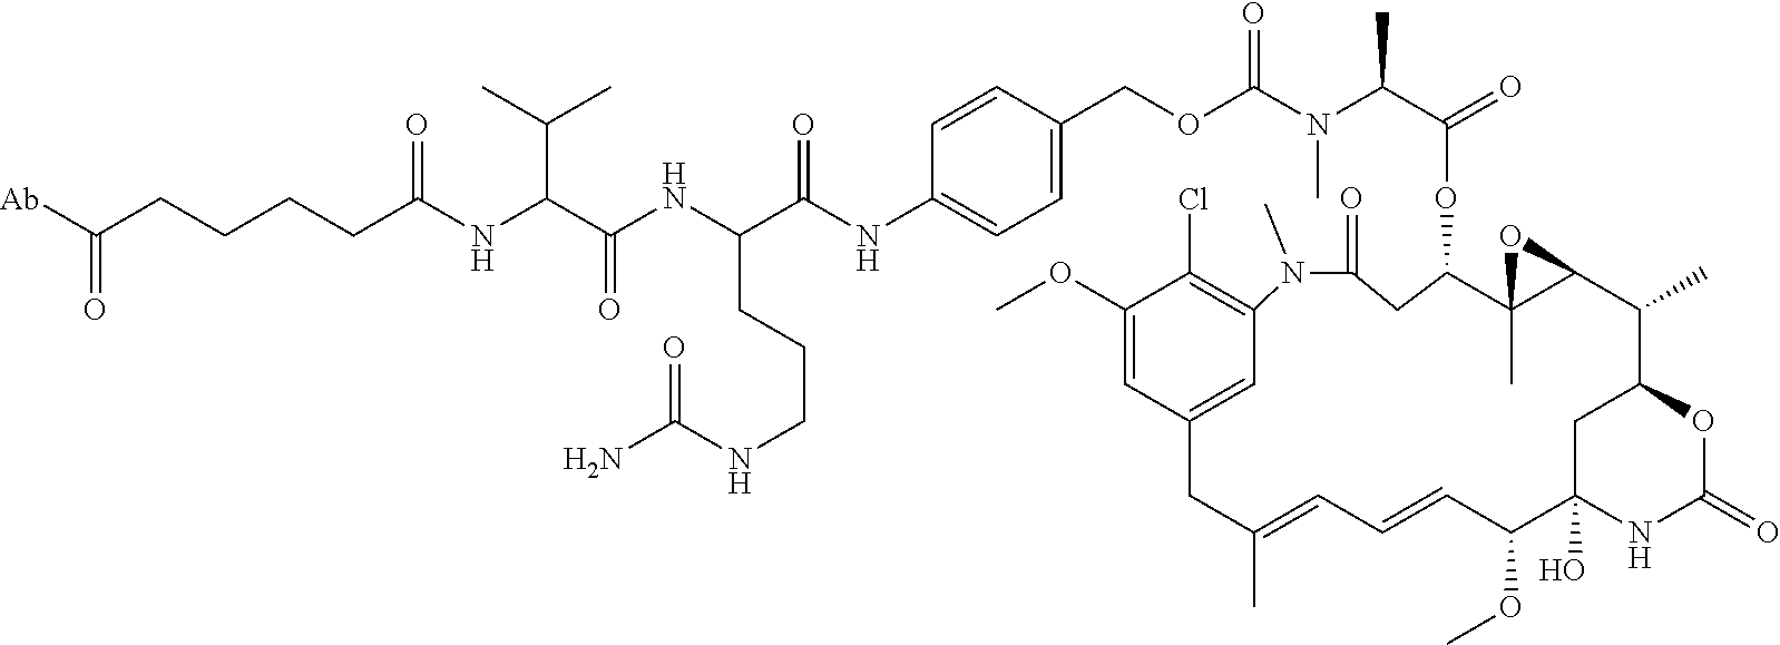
[Ab]C(CCCCC(NC(C(NC(C(NC1=CC=C(COC(N(C)C(C(=O)OC2CC(=O)N(C)C3=C(Cl)C(OC)=CC(=C3)CC(C)=CC=CC(OC)C3(O)CC(C(C)C4C2(C)O4)OC(=O)N3)C)=O)C=C1)=O)CCCNC(N)=O)=O)C(C)C)=O)=O
